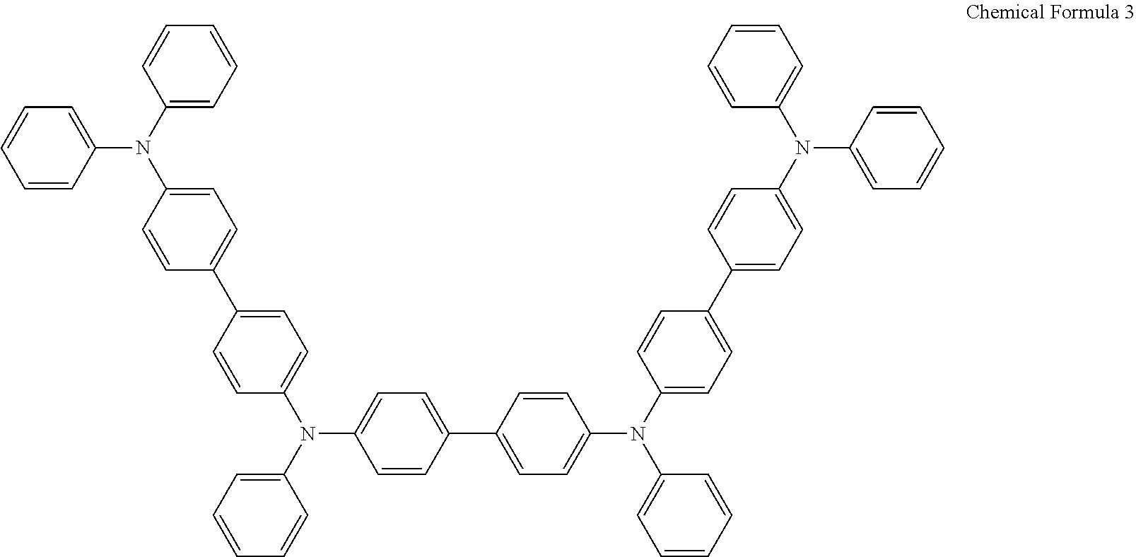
C1=C(N(C2=CC=C(C3=CC=C(N(C4=CC=CC=C4)C4=CC=CC=C4)C=C3)C=C2)C2=CC=C(C3=CC=C(N(C4=CC=CC=C4)C4=CC=C(C5=CC=C(N(C6=CC=CC=C6)C6=CC=CC=C6)C=C5)C=C4)C=C3)C=C2)C=CC=C1
